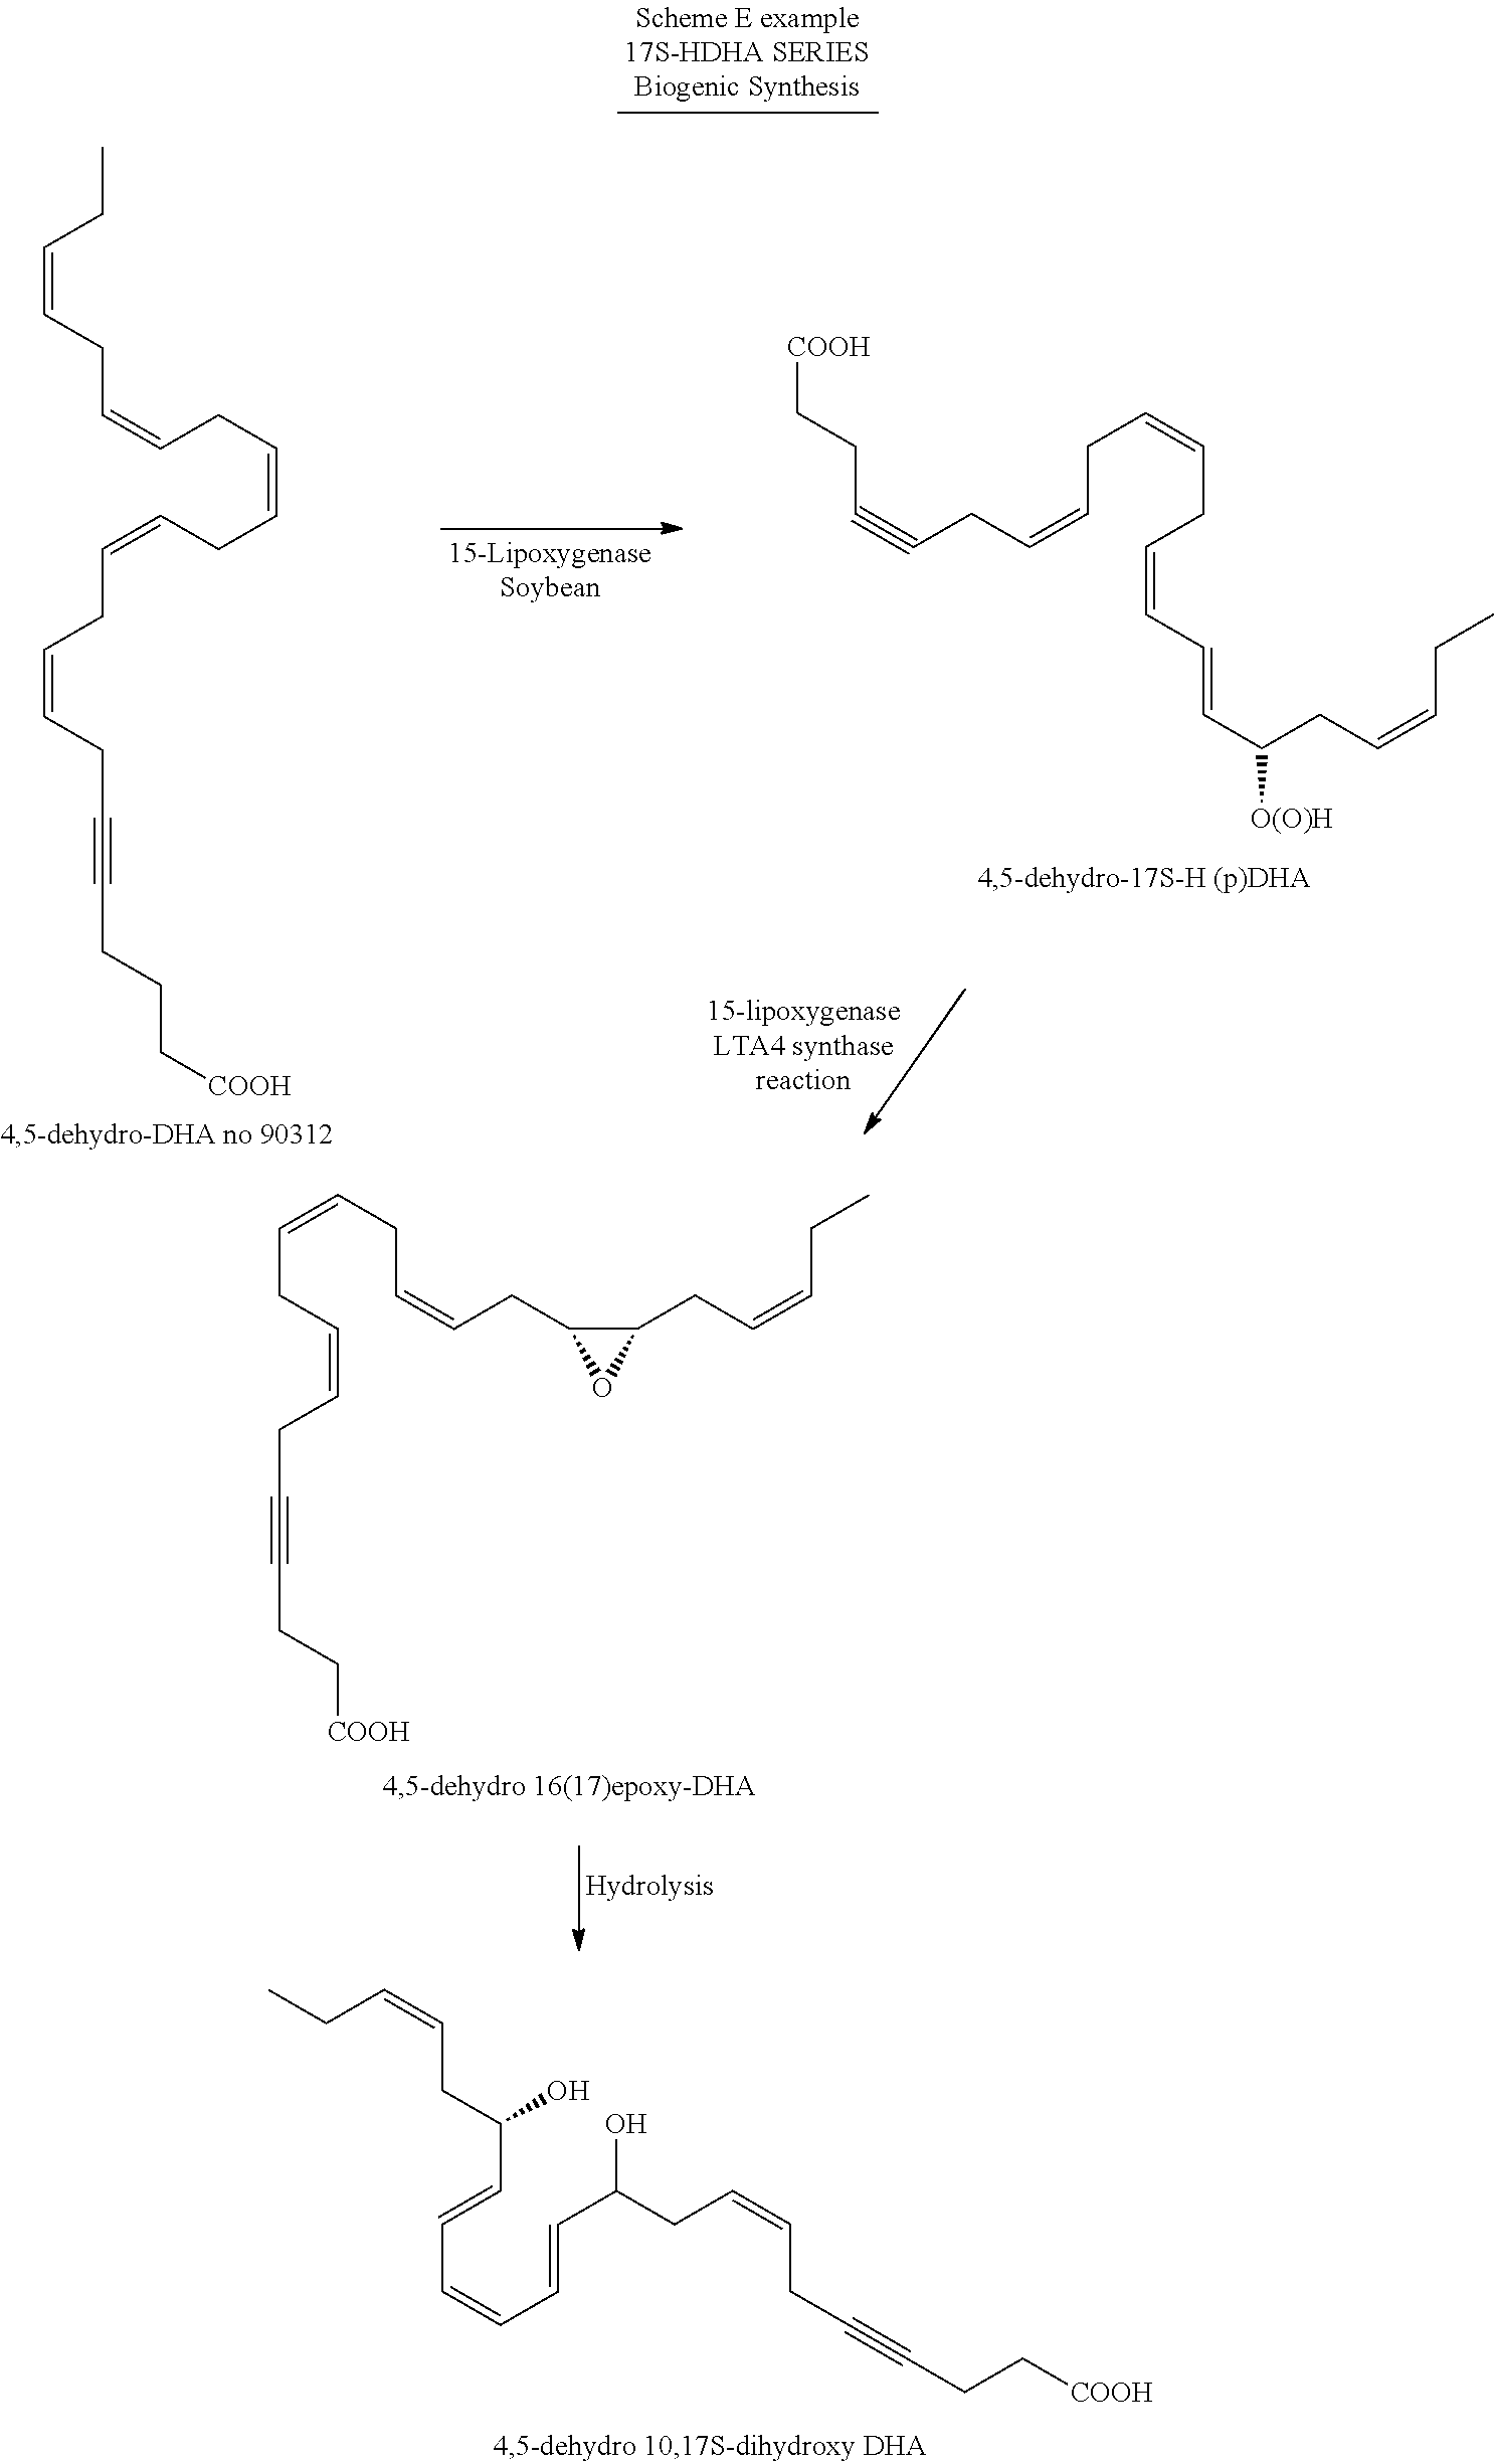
[COOH]CCC#CCC=CCC=CCC=CC=CC(CC=CCC)[O(O)H].CCC=CCC=CCC=CCC=CCC=CCC#CCCC[COOH].C(CC=CCC#CCC[COOH])=CCC=CCC1OC1CC=CCC.CCC=CCC(C=CC=CC=CC(CC=CCC#CCC[COOH])O)O
